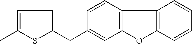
C1=C(C)SC(CC2=CC3=C(C=C2)C2=C(O3)C=CC=C2)=C1
